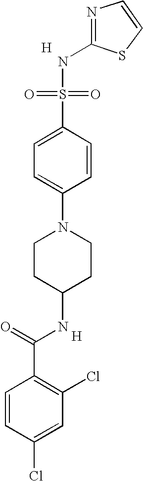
[H].C1(NS(=O)(=O)C2=CC=C(N3CCC(NC(C4=C(Cl)C=C(Cl)C=C4)=O)CC3)C=C2)=NC=CS1.[H]
